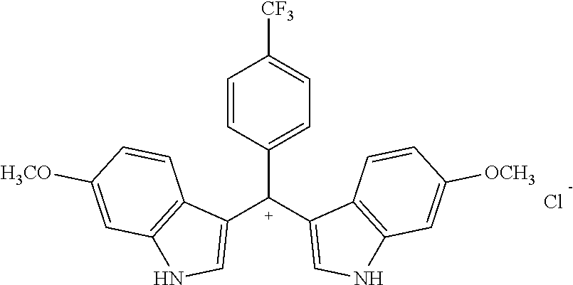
C1=CC([C+](C2=CNC3=C2C=CC([OCH3])=C3)C2=CNC3=C2C=CC([H3CO])=C3)=CC=C1[CF3].Cl
